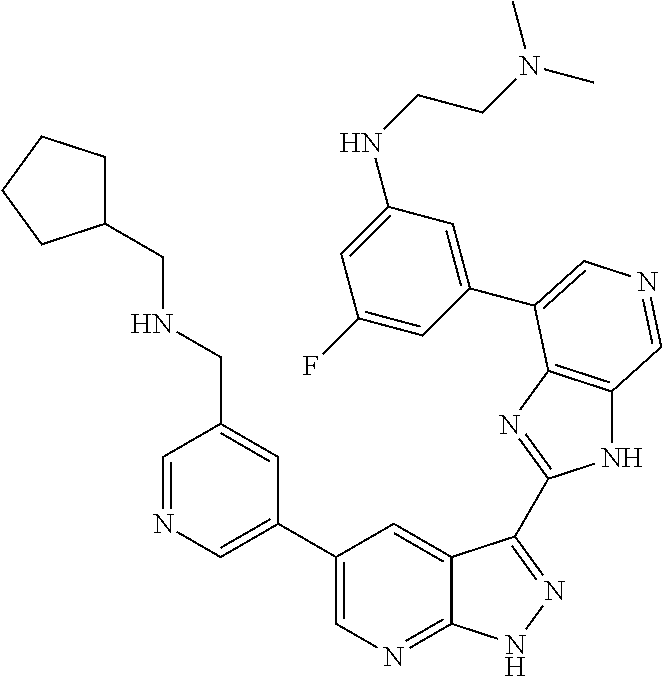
C1(C2=CN=CC(CNCC3CCCC3)=C2)=CN=C2C(=C1)C(C1=NC3=C(N1)C=NC=C3C1=CC(NCCN(C)C)=CC(F)=C1)=NN2
